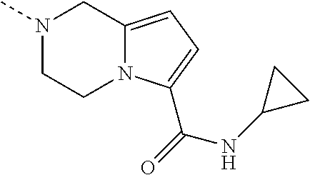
N1(C)CCN2C(=CC=C2C(=O)NC2CC2)C1
